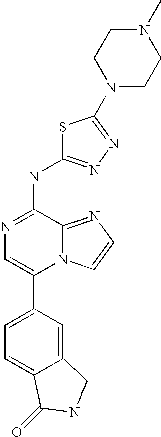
N12C(=NC=C1)C(NC1=NN=C(N3CCN(C)CC3)S1)=NC=C2C1=CC=C2C(=C1)CNC2=O
